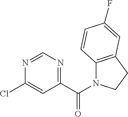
C12=C(CCN1C(C1=NC=NC(Cl)=C1)=O)C=C(F)C=C2
